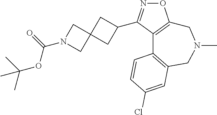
O1N=C(C2CC3(C2)CN(C(OC(C)(C)C)=O)C3)C2=C1CN(C)CC1=C2C=CC(Cl)=C1
